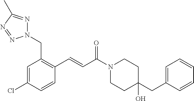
N1(CC2=C(C=CC(N3CCC(CC4=CC=CC=C4)(O)CC3)=O)C=CC(Cl)=C2)N=C(C)N=N1
